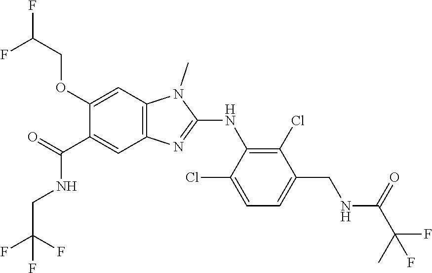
C1(OCC(F)F)=CC2=C(C=C1C(NCC(F)(F)F)=O)N=C(NC1=C(Cl)C(CNC(C(C)(F)F)=O)=CC=C1Cl)N2C
